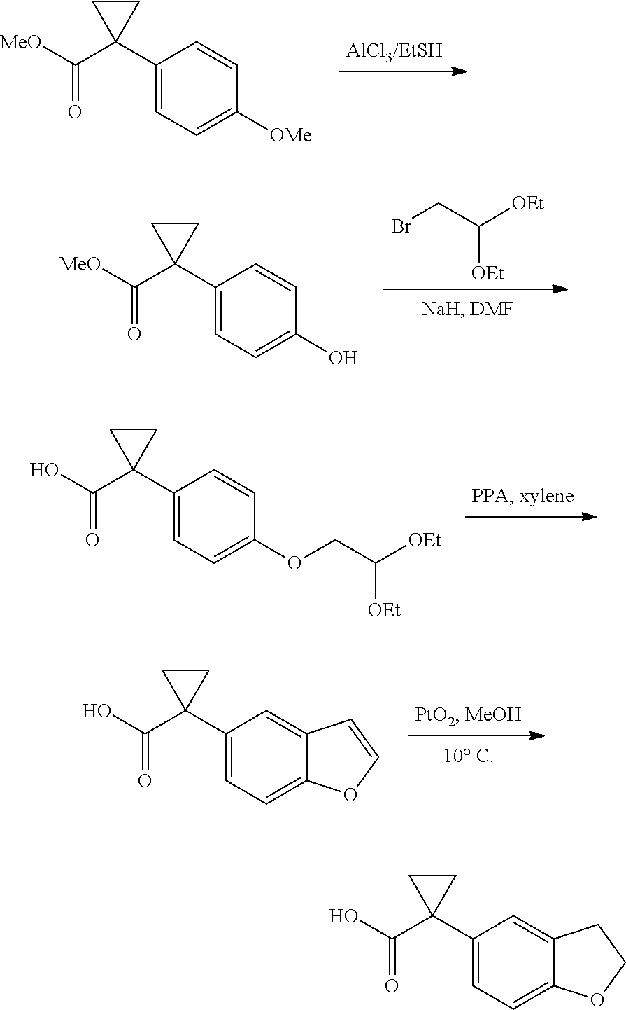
C1(C2(C([MeO])=O)CC2)=CC=C([OMe])C=C1.C1(C2(C(O)=O)CC2)=CC=C(OCC([OEt])[OEt])C=C1.C1(C2(C(O)=O)CC2)=CC=C2C(=C1)C=CO2.BrCC([OEt])[OEt].C1(C2(C([MeO])=O)CC2)=CC=C(O)C=C1.C1(C2(C(O)=O)CC2)=CC=C2C(=C1)CCO2
